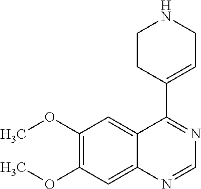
N1=C(C2=CCNCC2)C2=CC(OC)=C(OC)C=C2N=C1
